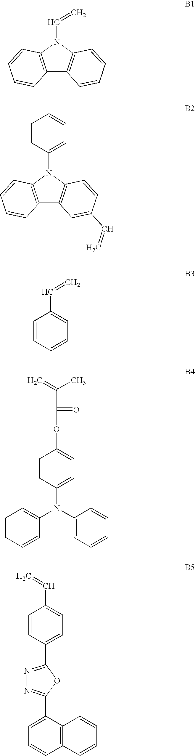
C12=C(N(C=C)C3=C1C=CC=C3)C=CC=C2.C12=C(N(C3=CC=CC=C3)C3=C1C=C(C=C)C=C3)C=CC=C2.C1=CC=CC=C1C=C.C1=CC(N(C2=CC=CC=C2)C2=CC=CC=C2)=CC=C1OC(C(C)=C)=O.C1=C(C2=NN=C(C3=CC=C(C=C)C=C3)O2)C2=C(C=C1)C=CC=C2
